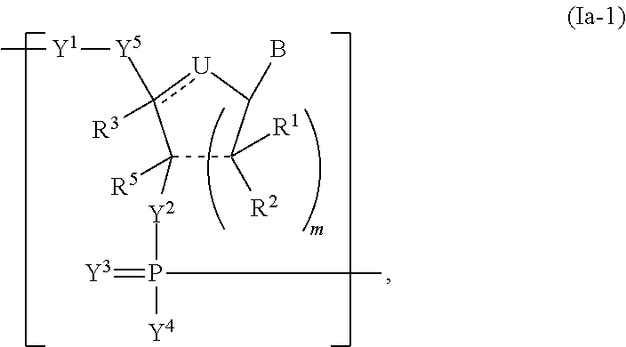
C1([Y2]P([Y4])(=[Y3])C)([R5])C([R1])([R2])C(B)[U]c1([R3])[Y5][Y1]C
